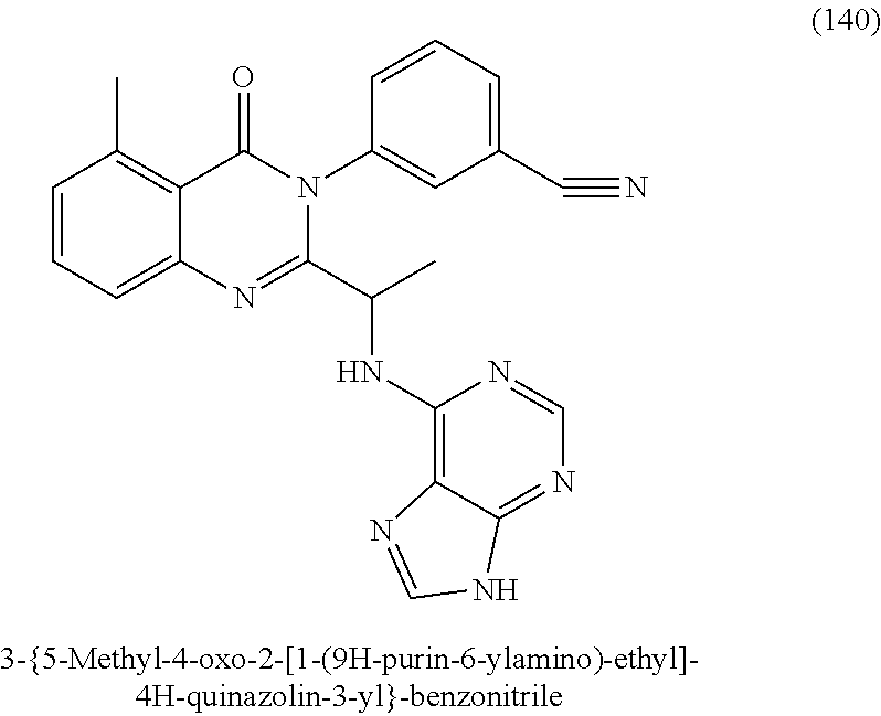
C1=CC=C2C(=C1C)C(=O)N(C1=CC(C#N)=CC=C1)C(C(C)NC1=C3C(=NC=N1)NC=N3)=N2
